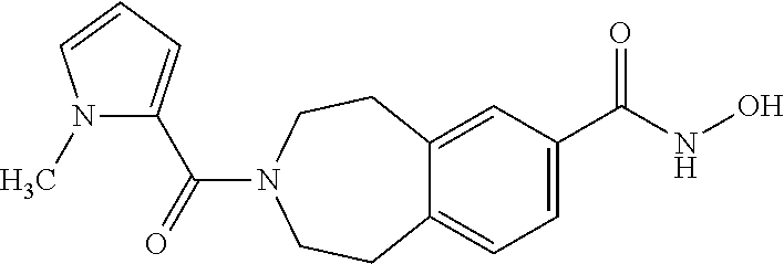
C12=CC=C(C(NO)=O)C=C1CCN(C(=O)C1=CC=CN1C)CC2
